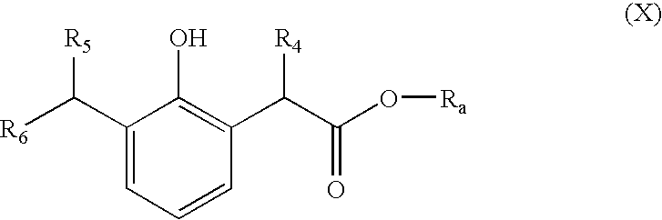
C1(C([R6])[R5])=CC=CC(C(C(O[Ra])=O)[R4])=C1O
